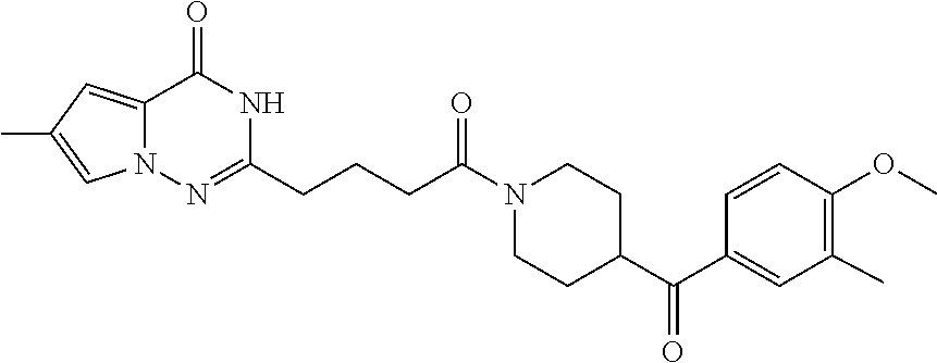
C12=CC(C)=CN1N=C(CCCC(N1CCC(C(C3=CC(C)=C(OC)C=C3)=O)CC1)=O)NC2=O
